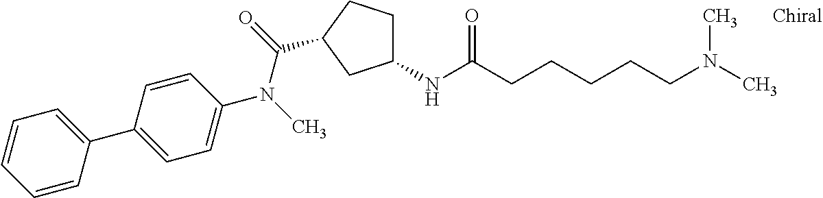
C1(C2=CC=C(N(C)C(=O)C3CCC(NC(CCCCCN(C)C)=O)C3)C=C2)=CC=CC=C1
